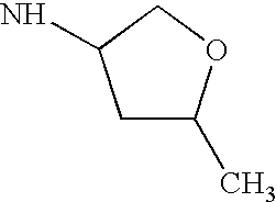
C1C(C)OCC1N
